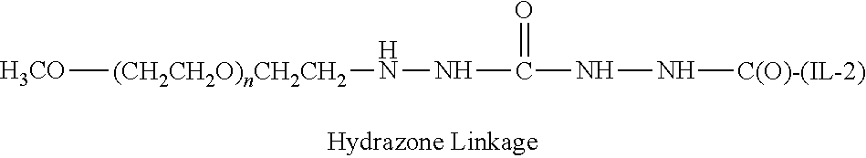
[H3CO][(CH2CH2O)nCH2CH2]NNC(=O)NN[C(O)-(IL-2)]
